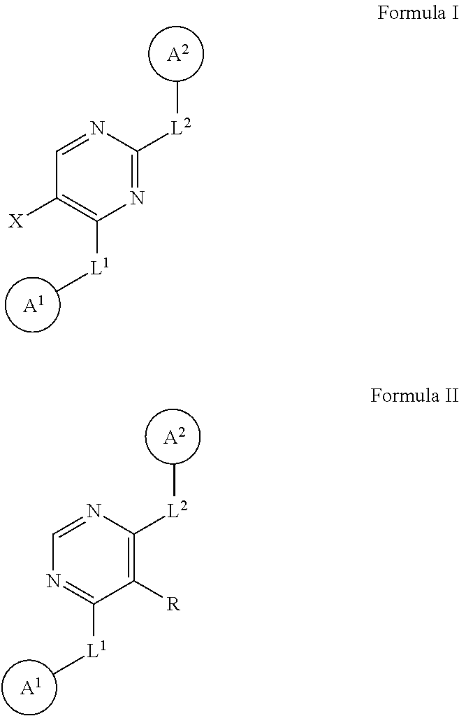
[A1].[A2].C1=NC([L2]C)=NC([L1]C)=C1[X].[A1].[A2].C1=NC([L2]C)=C([R])C([L1]C)=N1
